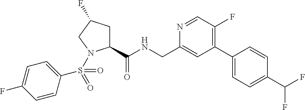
C1(C(NCC2=CC(C3=CC=C(C(F)F)C=C3)=C(F)C=N2)=O)CC(F)CN1S(C1=CC=C(F)C=C1)(=O)=O
